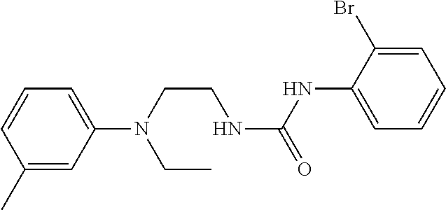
C1(C)=CC(N(CCNC(=O)NC2=CC=CC=C2Br)CC)=CC=C1
